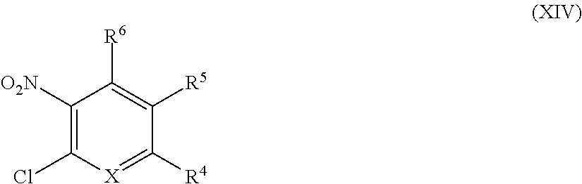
C1([O2N])=C(Cl)[X]=C([R4])C([R5])=C1[R6]
